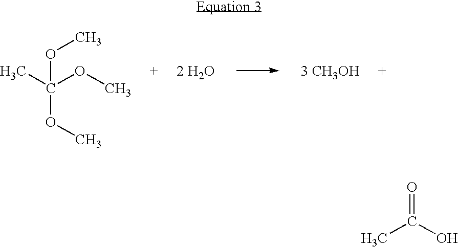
CC(OC)(OC)OC.[2 H2O].[3 CH3OH].CC(O)=O
